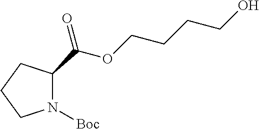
N1([Boc])C(C(OCCCCO)=O)CCC1
